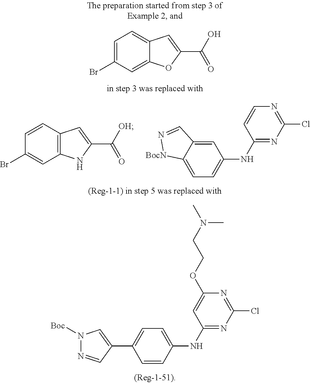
C12=C(C=CC(Br)=C1)C=C(C([OH])=O)N2.C1(NC2=CC=C3C(=C2)C=N[BocN]3)=NC(Cl)=NC=C1.C12=CC(Br)=CC=C1C=C(C(O)=O)O2.C1(NC2=CC=C(C3=CN([Boc])N=C3)C=C2)=NC(Cl)=NC(OCCN(C)C)=C1
